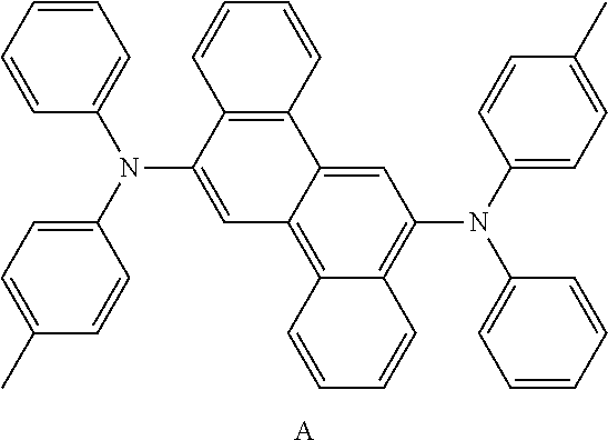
C1=CC=C(N(C2=CC=C(C)C=C2)C2=CC3=C4C(=C(N(C5=CC=C(C)C=C5)C5=CC=CC=C5)C=C3C3=C2C=CC=C3)C=CC=C4)C=C1.[A]
